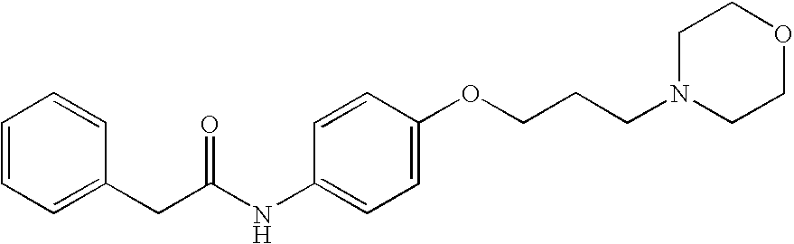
C1=CC=C(CC(NC2=CC=C(OCCCN3CCOCC3)C=C2)=O)C=C1
